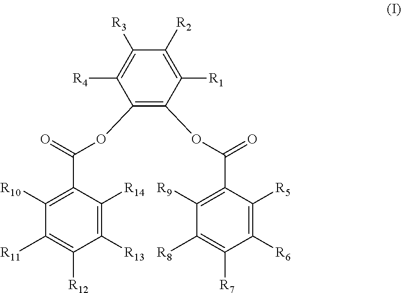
C1([R3])=C([R4])C(OC(C2=C([R10])C([R11])=C([R12])C([R13])=C2[R14])=O)=C(OC(C2=C([R9])C([R8])=C([R7])C([R6])=C2[R5])=O)C([R1])=C1[R2]
